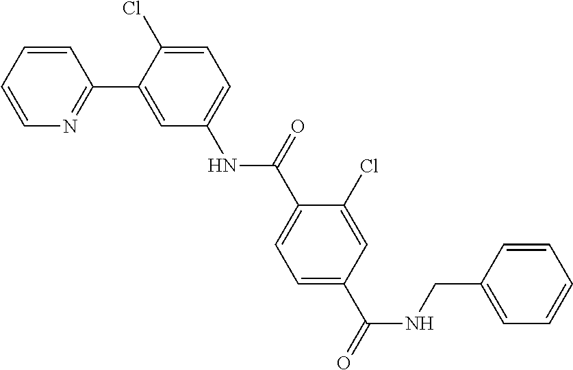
C1=CN=C(C2=CC(NC(C3=CC=C(C(NCC4=CC=CC=C4)=O)C=C3Cl)=O)=CC=C2Cl)C=C1
